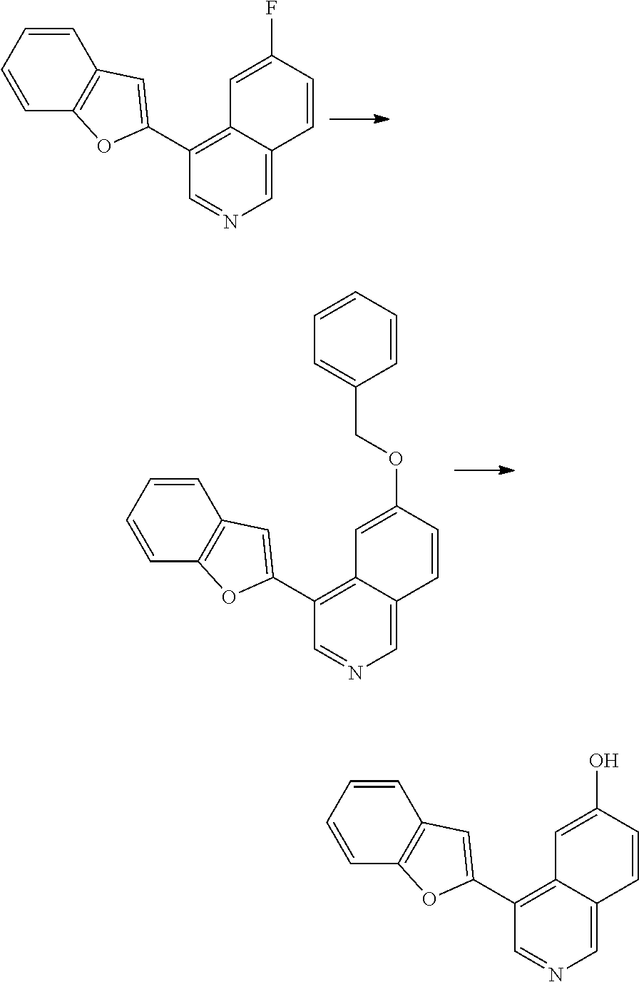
C1=C(F)C=CC2=CN=CC(C3=CC4=C(C=CC=C4)O3)=C12.C1=C(OCC2=CC=CC=C2)C=CC2=CN=CC(C3=CC4=C(C=CC=C4)O3)=C12.C1=C(O)C=CC2=CN=CC(C3=CC4=C(C=CC=C4)O3)=C12
